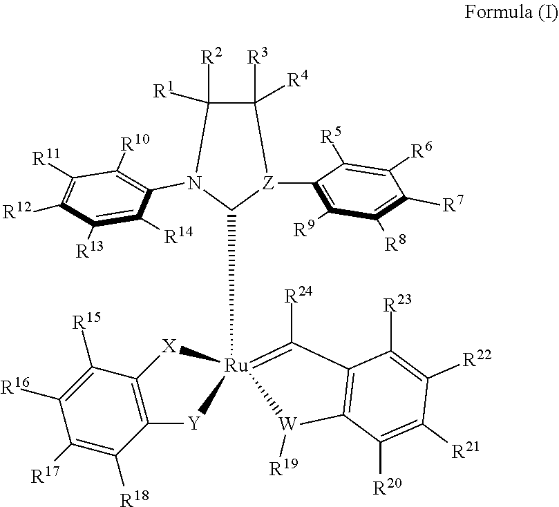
C1([R3])([R4])C([R2])([R1])N(C2=C([R10])C([R11])=C([R12])C([R13])=C2[R14])C([Ru]23(=C([R24])C4=C(C([R20])=C([R21])C([R22])=C4[R23])[W]2[R19])[X]C2=C(C([R18])=C([R17])C([R16])=C2[R15])[Y]3)[Z]1C1=C([R9])C([R8])=C([R7])C([R6])=C1[R5]
